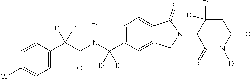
C1=CC(C(C(N(C(C2=CC=C3C(=C2)CN(C2C(=O)N([D])C(=O)CC2([D])[D])C3=O)([D])[D])[D])=O)(F)F)=CC=C1Cl
